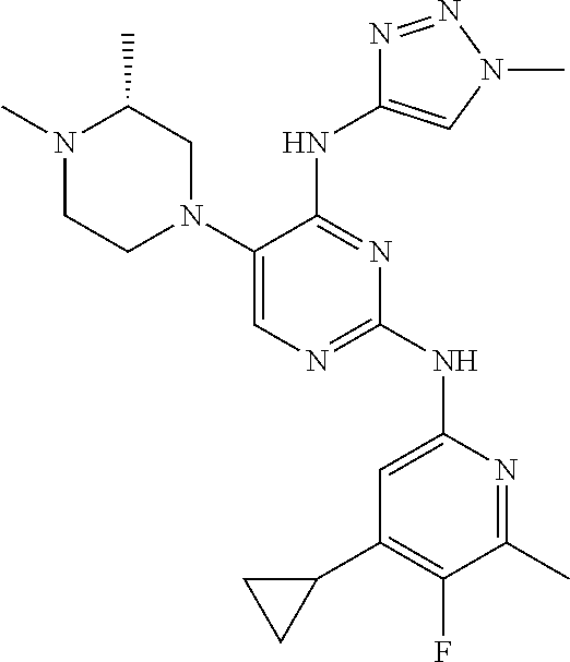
C1(N2CC(C)N(C)CC2)=CN=C(NC2=CC(C3CC3)=C(F)C(C)=N2)N=C1NC1=CN(C)N=N1
